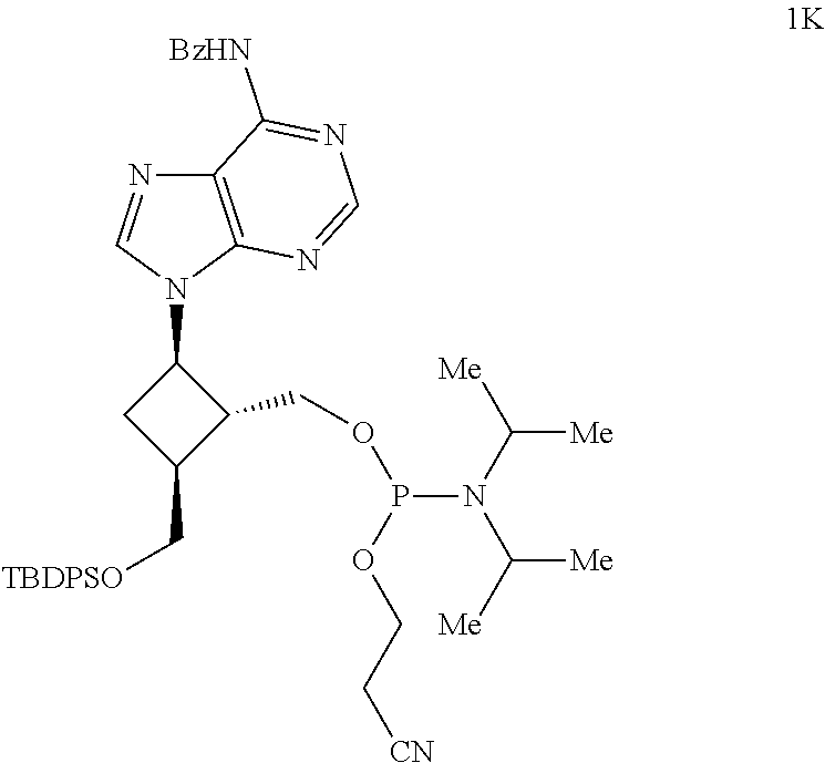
C12=C(N(C3CC(C[TBDPSO])C3COP(OCC[CN])N(C([Me])[Me])C([Me])[Me])C=N1)N=CN=C2[BzHN]
